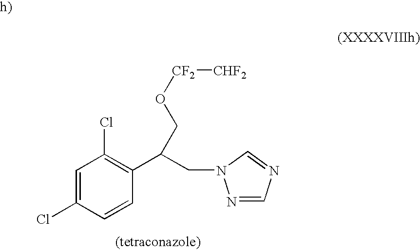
C1=C(Cl)C=CC(C(CN2N=CN=C2)CO[CF2][CHF2])=C1Cl
